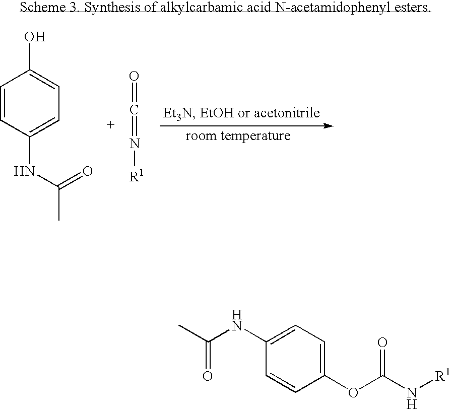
C1=CC(NC(=O)C)=CC=C1O.O=C=N[R1].C1=C(OC(N[R1])=O)C=CC(NC(C)=O)=C1
